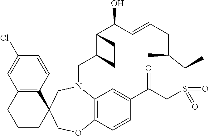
C12=C(C=CC(Cl)=C1)C1(CCC2)COC2=C3N(C1)CC1C(C(O)C=CCC(C)C(C)S(=O)(=O)CC(=O)C(=C3)C=C2)CC1
